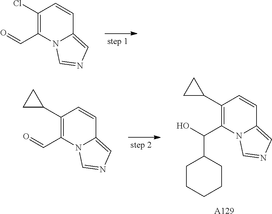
C1(Cl)=C(C=O)N2C(=CN=C2)C=C1.C1(C2CC2)=C(C=O)N2C(=CN=C2)C=C1.C1(C2CC2)=C(C(O)C2CCCCC2)N2C(=CN=C2)C=C1.[A129]
